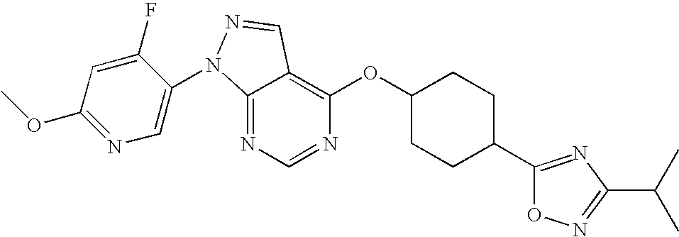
C12=NC=NC(OC3CCC(C4=NC(C(C)C)=NO4)CC3)=C1C=NN2C1=CN=C(OC)C=C1F
